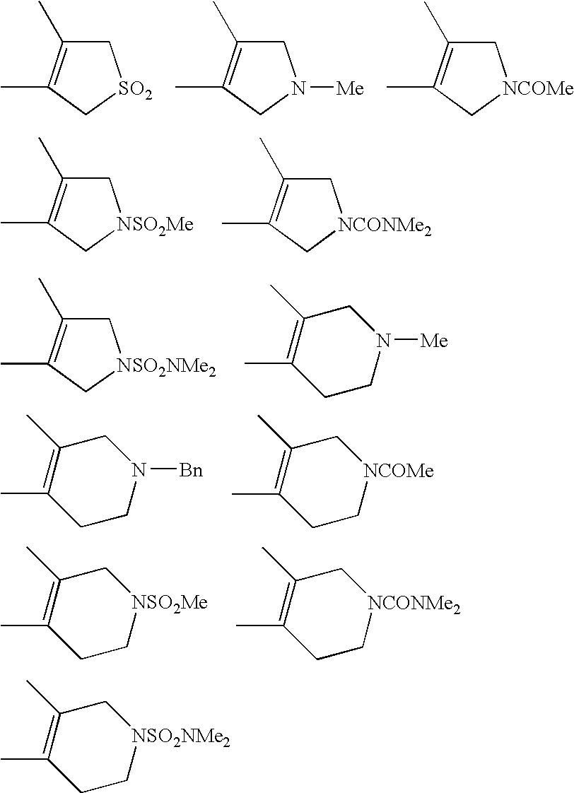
C1C(C)=C(C)C[SO2]1.C1C(C)=C(C)CN1[Me].C1C(C)=C(C)C[NCOMe]1.C1C(C)=C(C)C[NCONMe2]1.C1C(C)=C(C)C[NSO2Me]1.C1C(C)=C(C)C[NSO2NMe2]1.CC1=C(C)CN([Me])CC1.CC1=C(C)CN([Bn])CC1.CC1=C(C)C[NCOMe]CC1.CC1=C(C)C[NSO2Me]CC1.CC1=C(C)C[NCONMe2]CC1.CC1=C(C)C[NSO2NMe2]CC1
